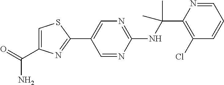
C1(NC(C2=C(Cl)C=CC=N2)(C)C)=NC=C(C2=NC(C(=O)N)=CS2)C=N1
